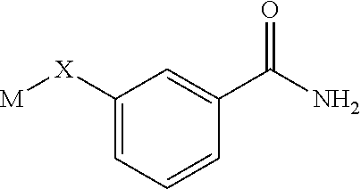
C1=C([X][M])C=C(C(N)=O)C=C1
